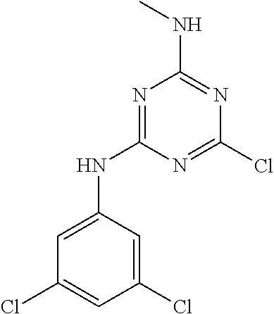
N1=C(NC2=CC(Cl)=CC(Cl)=C2)N=C(Cl)N=C1NC
